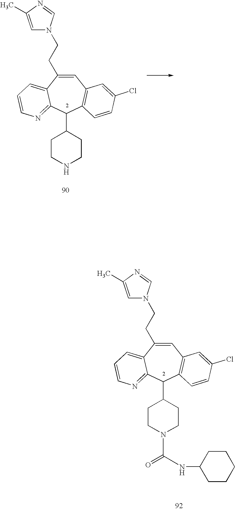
C1=C(CCN2C=C(C)N=C2)C2=CC=CN=C2C(C2CCNCC2)C2=C1C=C(Cl)C=C2.C1=C(CCN2C=C(C)N=C2)C2=CC=CN=C2C(C2CCN(C(NC3CCCCC3)=O)CC2)C2=C1C=C(Cl)C=C2
